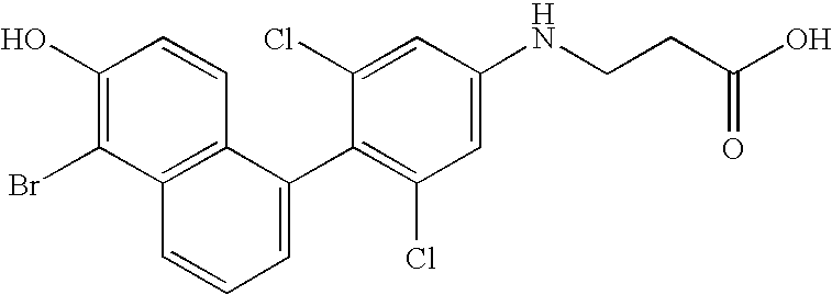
C1(O)=C(Br)C2=C(C=C1)C(C1=C(Cl)C=C(NCCC(O)=O)C=C1Cl)=CC=C2
